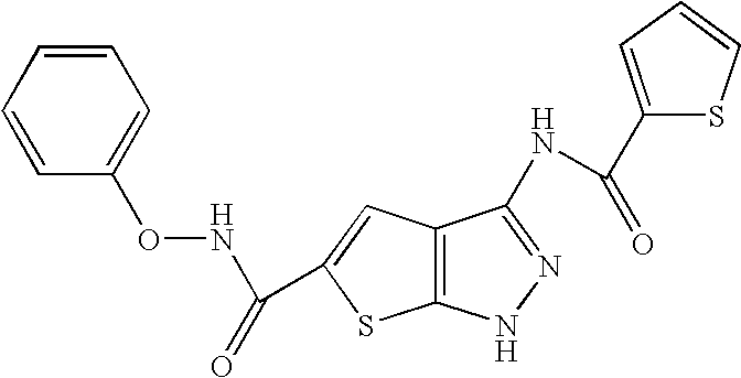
C1=CC=CC(ONC(=O)C2=CC3=C(S2)NN=C3NC(C2=CC=CS2)=O)=C1
